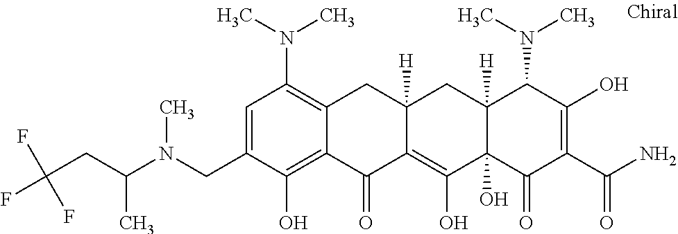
C12([H])C(O)(C(=O)C(C(N)=O)=C(O)C1N(C)C)C(O)=C1C([H])(C2)CC2=C(N(C)C)C=C(CN(C(CC(F)(F)F)C)C)C(O)=C2C1=O
